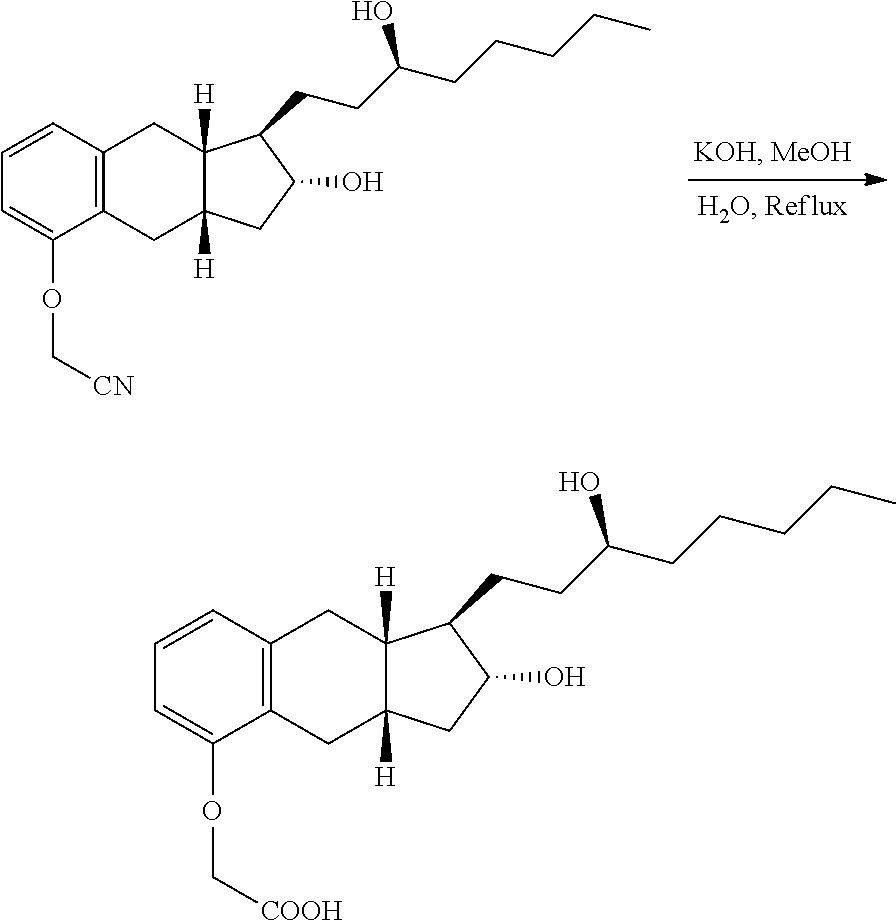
C12=C(C=CC=C1OC[CN])CC1([H])C([H])(C2)CC(O)C1CCC(CCCCC)O.C12=C(C=CC=C1OC[COOH])CC1([H])C([H])(C2)CC(O)C1CCC(CCCCC)O
